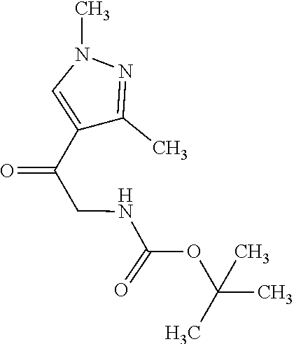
O=C(C1=CN(C)N=C1C)CNC(OC(C)(C)C)=O
